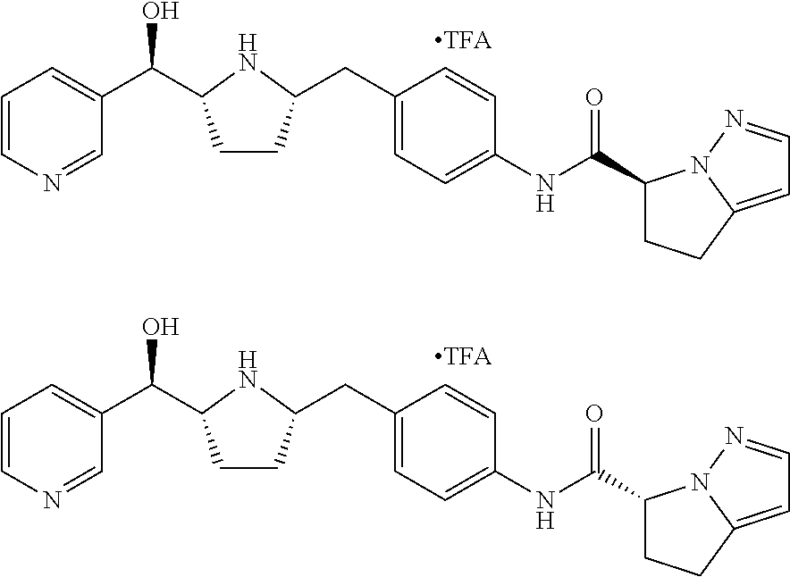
C1=CN=CC(C(O)C2CCC(CC3=CC=C(NC(=O)C4CCC5=CC=NN45)C=C3)N2)=C1.C1=CN=CC(C(O)C2CCC(CC3=CC=C(NC(=O)C4CCC5=CC=NN45)C=C3)N2)=C1
